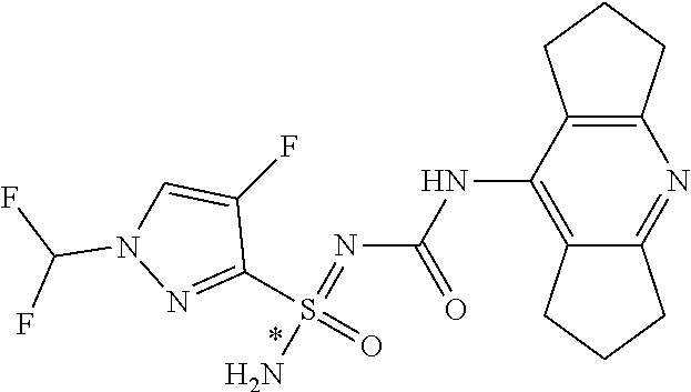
C12=C(C(NC(N=S(N)(C3=NN(C(F)F)C=C3F)=O)=O)=C3C(=N1)CCC3)CCC2
